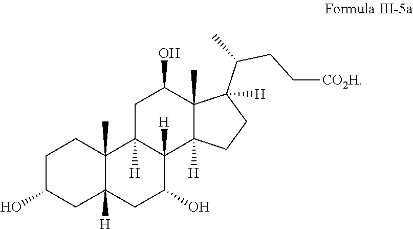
C1C(O)CC2([H])C(C)(C1)C1([H])C([H])(C(O)C2)C2([H])C(C)(C(O)C1)C(C(CC[CO2H])C)([H])CC2
